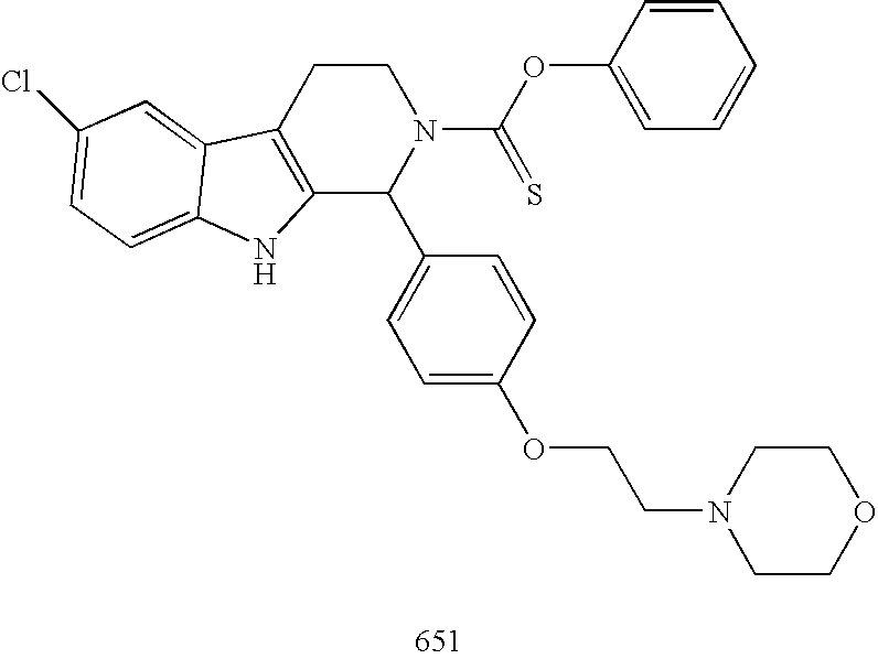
C12=C(CCN(C(OC3=CC=CC=C3)=S)C1C1=CC=C(OCCN3CCOCC3)C=C1)C1=CC(Cl)=CC=C1N2
